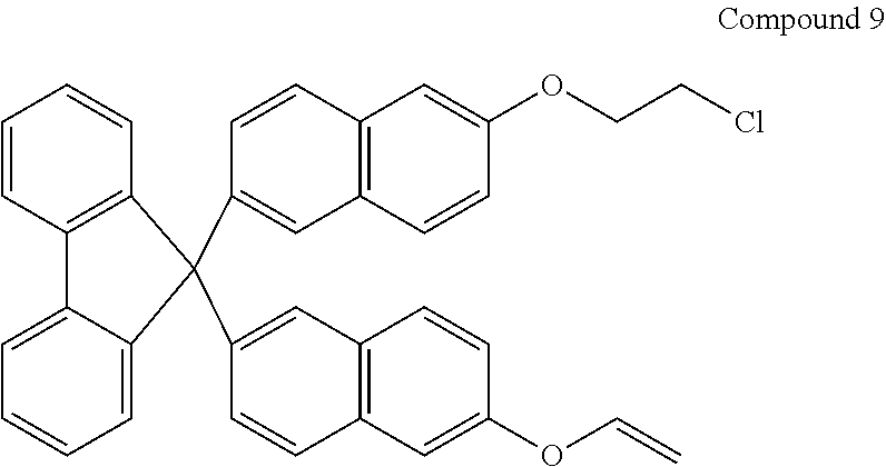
C12=C(C=CC(OCCCl)=C1)C=C(C1(C3=CC4=C(C=C3)C=C(OC=C)C=C4)C3=C(C=CC=C3)C3=CC=CC=C31)C=C2
